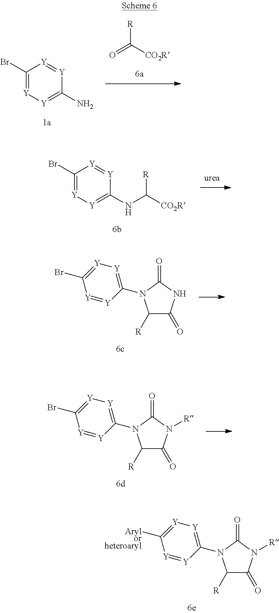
O=C([CO2R])[R].C1(Br)=[Y][Y]=C(N)[Y]=[Y]1.C([CO2R])([R])NC1=[Y][Y]=C(Br)[Y]=[Y]1.C1([R])C(=O)NC(=O)N1C1=[Y][Y]=C(Br)[Y]=[Y]1.C1([R])C(=O)N([R])C(=O)N1C1=[Y][Y]=C(Br)[Y]=[Y]1.C1([R])C(=O)N([R])C(=O)N1C1=[Y][Y]=C([Arylorheteroaryl])[Y]=[Y]1
